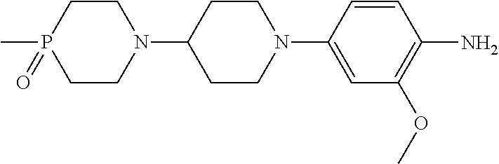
C1CN(C2CCN(C3=CC(OC)=C(N)C=C3)CC2)CCP1(C)=O
